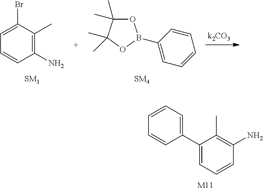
C1=C(Br)C(C)=C(N)C=C1.C1=CC(B2OC(C)(C)C(C)(C)O2)=CC=C1.C1=CC=C(C2=CC=CC(N)=C2C)C=C1.[M11]
